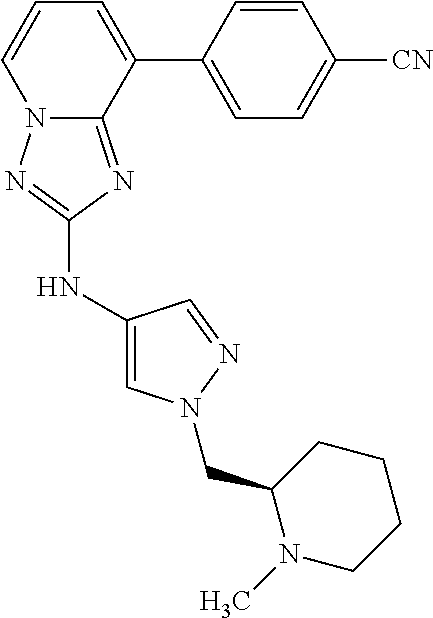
C1(NC2=NN3C(=N2)C(C2=CC=C([CN])C=C2)=CC=C3)=CN(CC2N(C)CCCC2)N=C1
